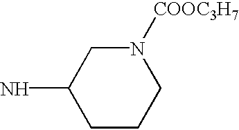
C1CCN([COOC3H7])CC1N
